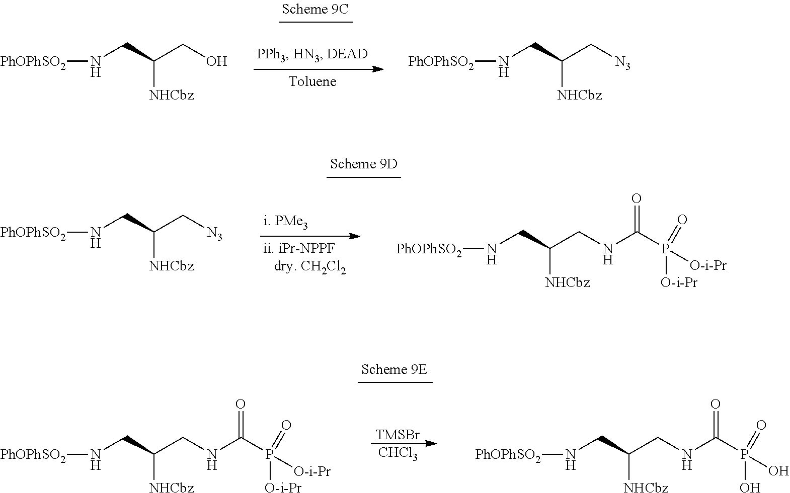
N(CC(CO)[NHCbz])[PhOPhSO2].N(CC(C[N3])[NHCbz])[PhOPhSO2].N(CC(C[N3])[NHCbz])[PhOPhSO2].N(CC(CNC(P([O-i-Pr])([O-i-Pr])=O)=O)[NHCbz])[PhOPhSO2].N(CC(CNC(P([O-i-Pr])([O-i-Pr])=O)=O)[NHCbz])[PhOPhSO2].[TMSBr].[CHCl3].N(CC(CNC(P(O)(O)=O)=O)[NHCbz])[PhOPhSO2]
